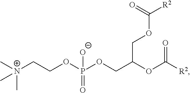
C(COP(=O)(OCC(COC([R2])=O)OC([R2])=O)[O-])[N+](C)(C)C
